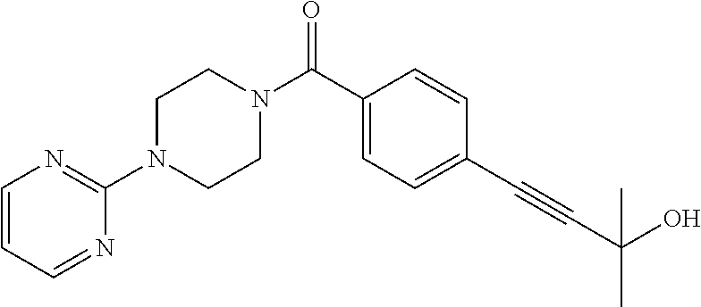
C1N(C2=NC=CC=N2)CCN(C(C2=CC=C(C#CC(O)(C)C)C=C2)=O)C1
